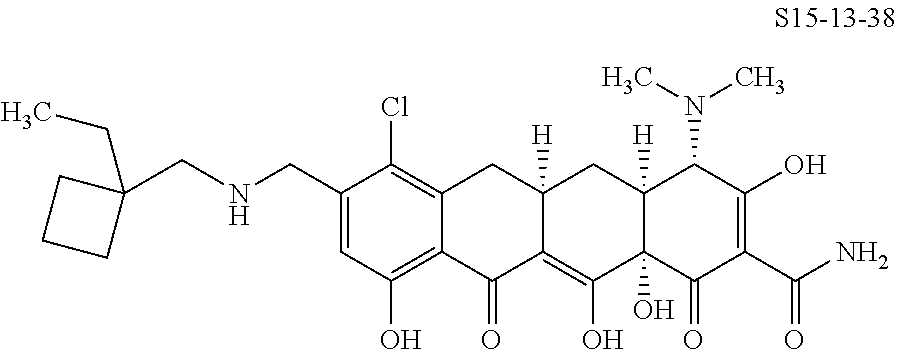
C1(CNCC2(CC)CCC2)=CC(O)=C2C(=C1Cl)CC1([H])C(=C(O)C3(O)C([H])(C1)C(N(C)C)C(O)=C(C(N)=O)C3=O)C2=O
